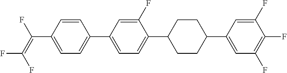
C(C1=CC=C(C2=CC=C(C3CCC(C4=CC(F)=C(F)C(F)=C4)CC3)C(F)=C2)C=C1)(=C(F)F)F
